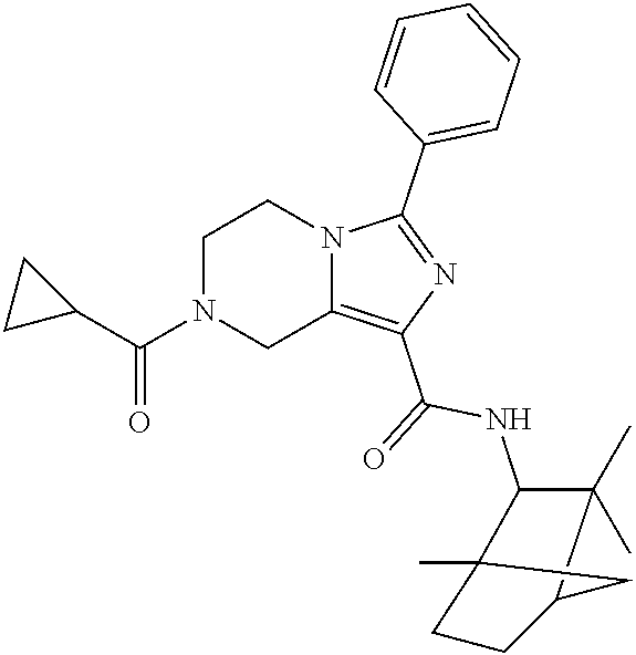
N12C(=C(C(=O)NC3C(C)(C)C4CCC3(C)C4)N=C1C1=CC=CC=C1)CN(C(C1CC1)=O)CC2
